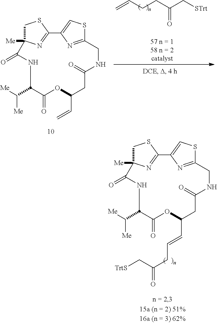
[Me]C12CSC(=N1)C1=CSC(=N1)CNC(=O)CC(C=C)OC(=O)C(C([Me])[Me])NC2=O.[STrt]CC(CCC=C)=O.[Me]C12CSC(=N1)C1=CSC(=N1)CNC(=O)CC(C=CCC(C[TrtS])=O)OC(=O)C(C([Me])[Me])NC2=O
